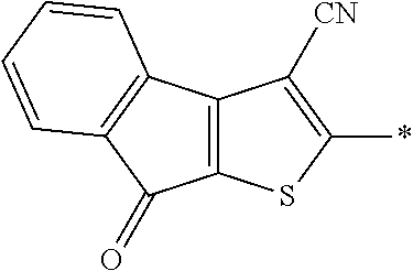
C12=C(C([CN])=C(*)S1)C1=C(C2=O)C=CC=C1
